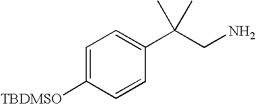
C1=C([TBDMSO])C=CC(C(CN)(C)C)=C1
